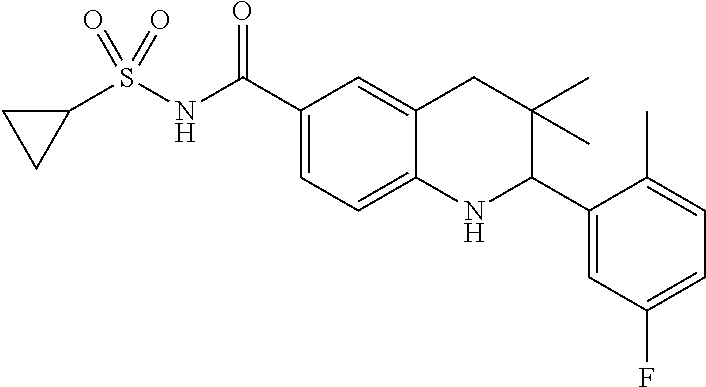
C1(C(NS(C2CC2)(=O)=O)=O)=CC=C2C(=C1)CC(C)(C)C(C1=CC(F)=CC=C1C)N2
